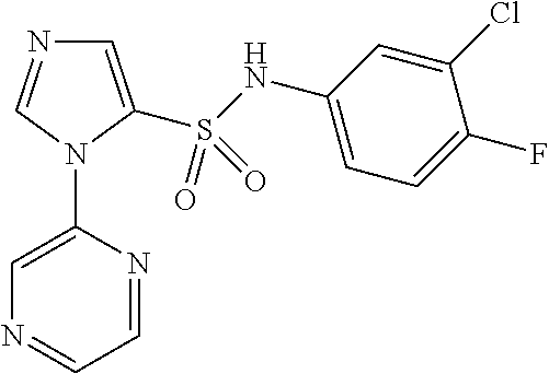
C1=C(S(NC2=CC=C(F)C(Cl)=C2)(=O)=O)N(C2=CN=CC=N2)C=N1
